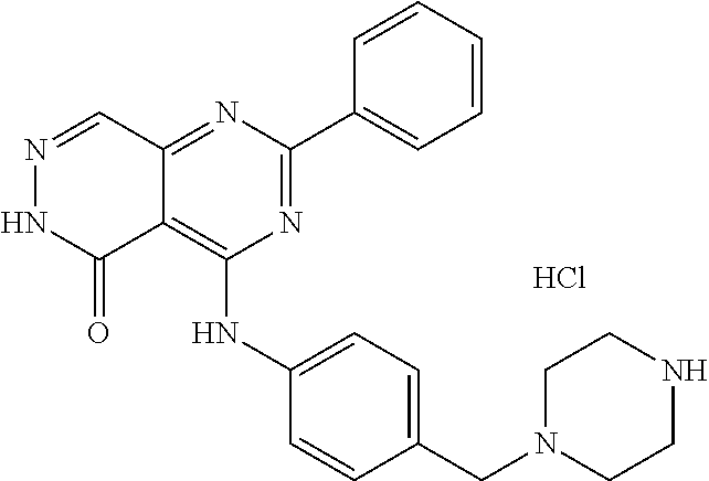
N1=C(C2=CC=CC=C2)N=C2C(=C1NC1=CC=C(CN3CCNCC3)C=C1)C(=O)NN=C2.Cl
